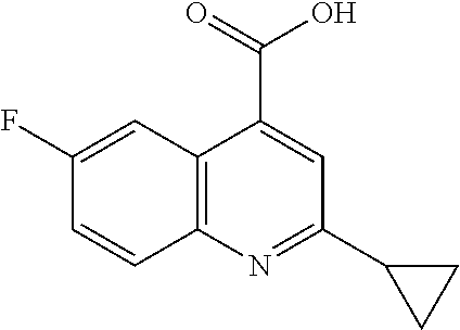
C12=C(N=C(C3CC3)C=C1C(=O)O)C=CC(F)=C2
